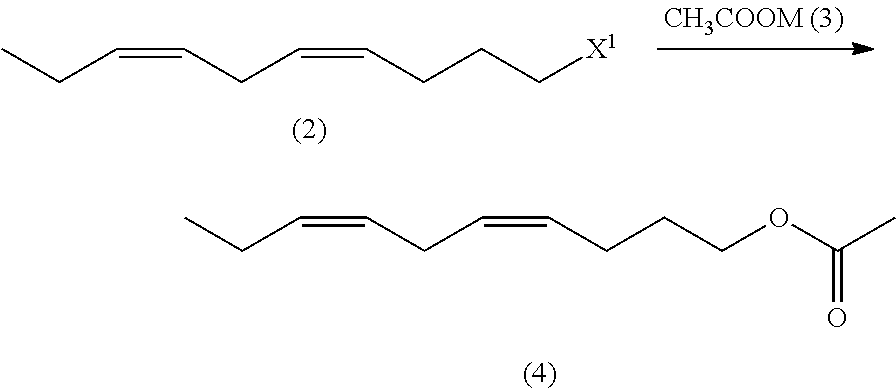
CCC=CCC=CCCC[X1].CCC=CCC=CCCCOC(C)=O
